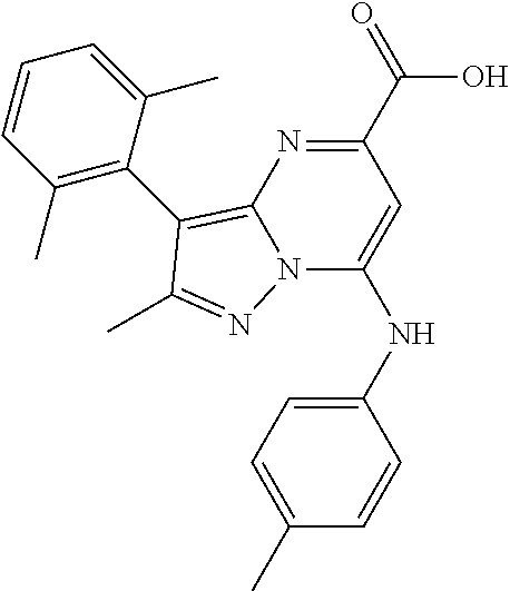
N(C1=CC(C(O)=O)=NC2=C(C3=C(C)C=CC=C3C)C(C)=NN12)C1=CC=C(C)C=C1
